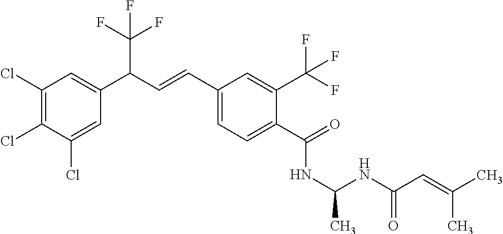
C1(Cl)=C(Cl)C(Cl)=CC(C(C=CC2=CC=C(C(=O)NC(C)NC(C=C(C)C)=O)C(C(F)(F)F)=C2)C(F)(F)F)=C1
